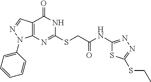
C12=C(N=C(SCC(NC3=NN=C(SCC)S3)=O)NC1=O)N(C1=CC=CC=C1)N=C2
